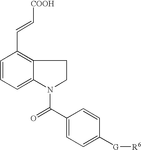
C1=CC=C2C(=C1C=C[COOH])CCN2C(C1=CC=C([G][R6])C=C1)=O
